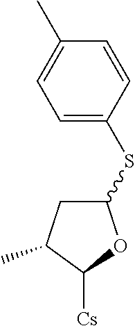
S(C1CC(C)C([Cs])O1)C1=CC=C(C)C=C1
